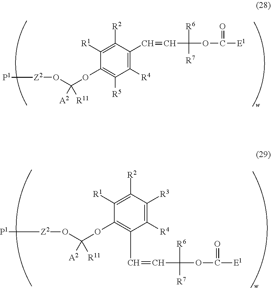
C1([R4])=C(C=CC(OC([E1])=O)([R6])[R7])C([R2])=C([R1])C(OC(O[Z2][P1])([R11])[A2])=C1[R5].C1([R4])=C([R3])C([R2])=C([R1])C(OC(O[Z2][P1])([R11])[A2])=C1C=CC(OC([E1])=O)([R6])[R7]
